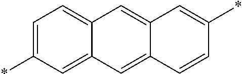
C1=C(*)C=C2C(=C1)C=C1C(=C2)C=CC(*)=C1
